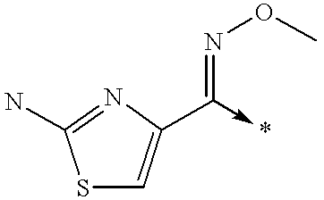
S1C=C(C(=NOC)->*)N=C1N
